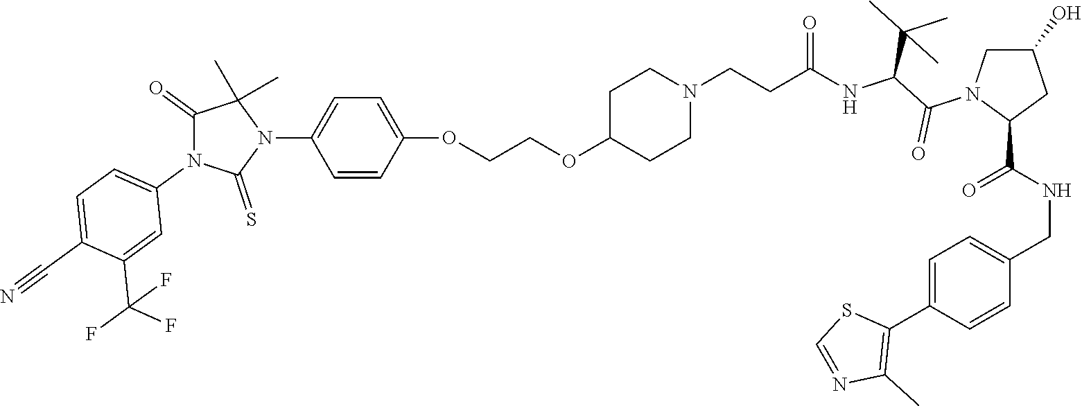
C(=O)(NC(C(N1C(C(NCC2=CC=C(C3=C(C)N=CS3)C=C2)=O)CC(O)C1)=O)C(C)(C)C)CCN1CCC(OCCOC2=CC=C(N3C(C)(C)C(=O)N(C4=CC=C(C#N)C(C(F)(F)F)=C4)C3=S)C=C2)CC1
